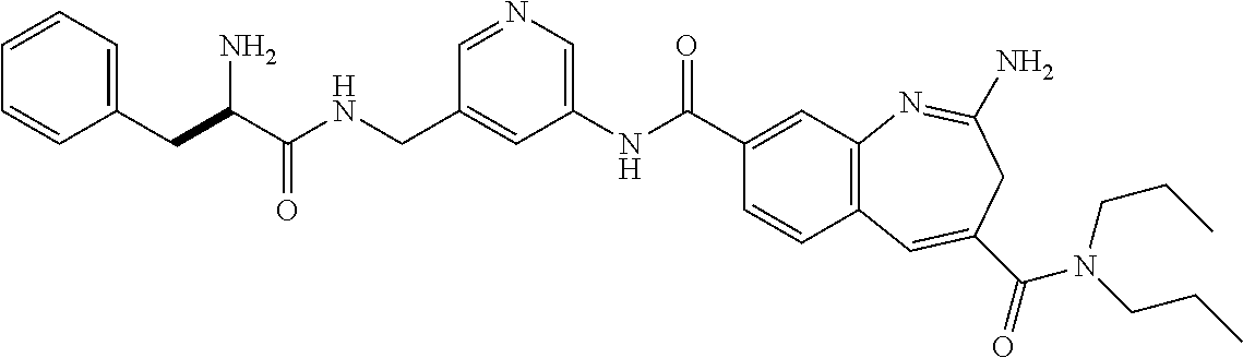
N1=CC(CNC(C(CC2=CC=CC=C2)N)=O)=CC(NC(C2=CC3=C(C=C2)C=C(C(=O)N(CCC)CCC)CC(N)=N3)=O)=C1
